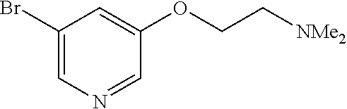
C1(Br)=CN=CC(OCC[NMe2])=C1
